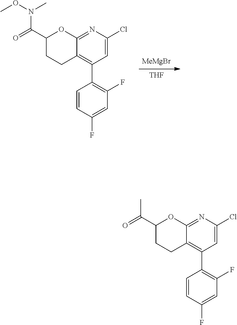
[THF].[MeMgBr].C12=NC(Cl)=CC(C3=C(F)C=C(F)C=C3)=C1CCC(C(N(OC)C)=O)O2.C12=NC(Cl)=CC(C3=C(F)C=C(F)C=C3)=C1CCC(C(C)=O)O2
